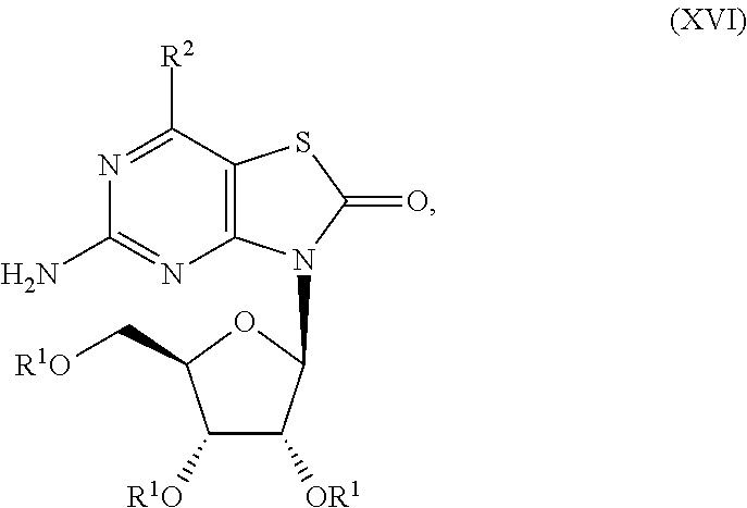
C12=C(C([R2])=NC(N)=N1)SC(=O)N2C1C([OR1])C([R1O])C(C[R1O])O1
